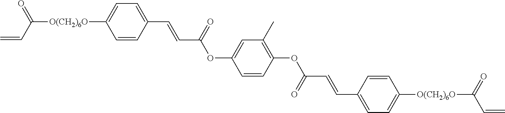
C=CC([O(CH2)6O]C1=CC=C(C=CC(OC2=CC(C)=C(OC(C=CC3=CC=C([O(CH2)6O]C(C=C)=O)C=C3)=O)C=C2)=O)C=C1)=O
